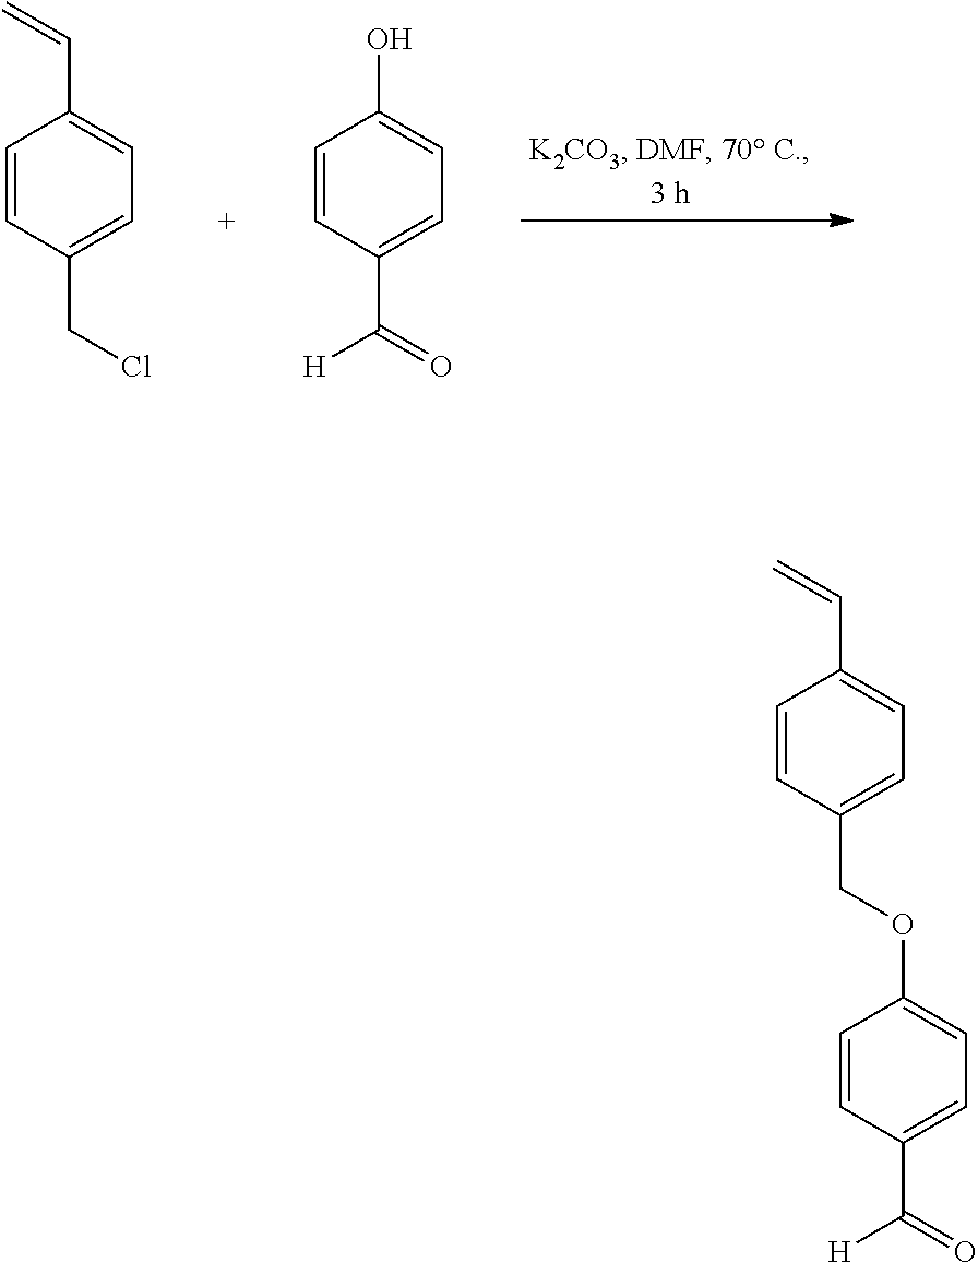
C1=CC(CCl)=CC=C1C=C.C1=CC(C(=O)[H])=CC=C1O.C1=CC(COC2=CC=C(C(=O)[H])C=C2)=CC=C1C=C
